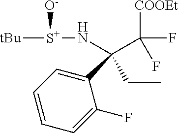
C1(C(CC)(N[S+]([O-])[tBu])C([COOEt])(F)F)=CC=CC=C1F
